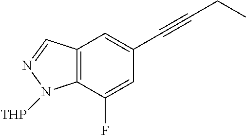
C12=C(C(F)=CC(C#CCC)=C1)N([THP])N=C2
